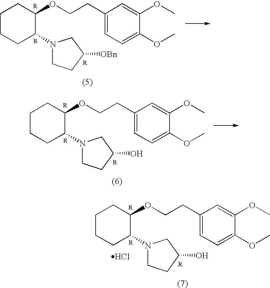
C1CCC(N2CCC([OBn])C2)C(OCCC2=CC=C(OC)C(OC)=C2)C1.C1CCC(N2CCC(O)C2)C(OCCC2=CC=C(OC)C(OC)=C2)C1.C1CCC(N2CCC(O)C2)C(OCCC2=CC=C(OC)C(OC)=C2)C1.Cl
